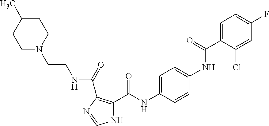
N1C(C(NC2=CC=C(NC(C3=CC=C(F)C=C3Cl)=O)C=C2)=O)=C(C(=O)NCCN2CCC(C)CC2)N=C1
